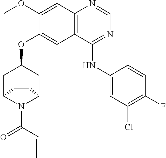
C(=O)(N1C2CC(OC3=CC4=C(N=CN=C4NC4=CC(Cl)=C(F)C=C4)C=C3OC)CC1CC2)C=C
